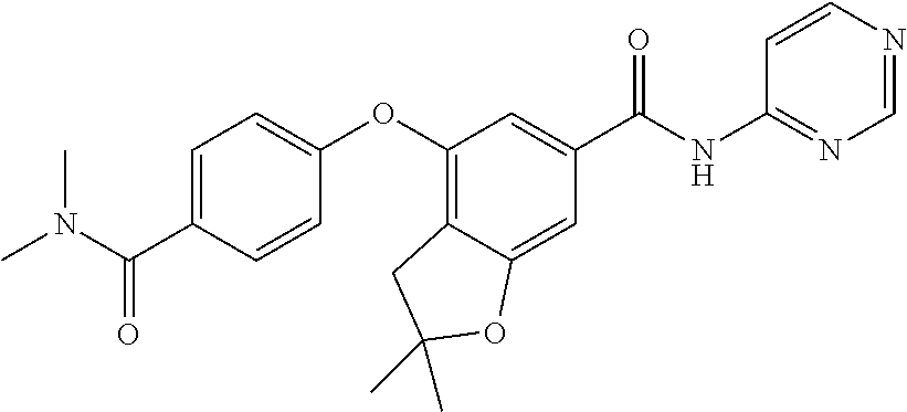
C1=C(C(N(C)C)=O)C=CC(OC2=C3C(=CC(C(=O)NC4=NC=NC=C4)=C2)OC(C)(C)C3)=C1
